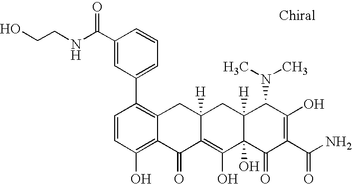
C1=CC(O)=C2C(=C1C1=CC=CC(C(NCCO)=O)=C1)CC1([H])C(=C(O)C3(O)C([H])(C1)C(N(C)C)C(O)=C(C(N)=O)C3=O)C2=O
